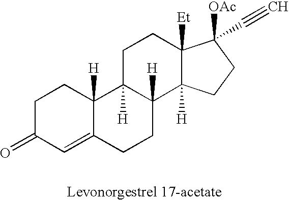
C1C(=O)C=C2C([H])(C1)C1([H])C([H])(CC2)C2([H])C([Et])(CC1)C(C#C)([OAc])CC2
